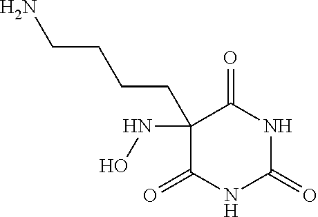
C1(=O)NC(=O)NC(=O)C1(NO)CCCCN
